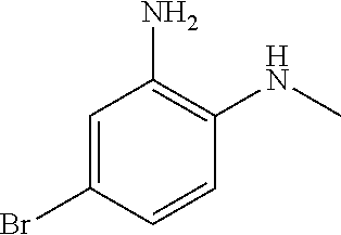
C1=C(Br)C=CC(NC)=C1N
